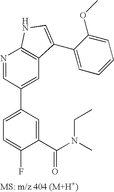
N1=CC(C2=CC=C(F)C(C(N(C)CC)=O)=C2)=CC2=C1NC=C2C1=CC=CC=C1OC
